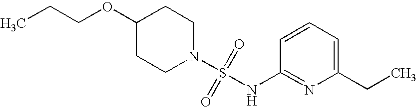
C1(OCCC)CCN(S(=O)(=O)NC2=NC(CC)=CC=C2)CC1
